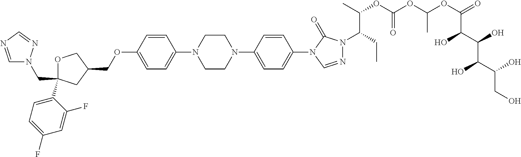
C1OC(C2=CC=C(F)C=C2F)(CN2C=NC=N2)CC1COC1=CC=C(N2CCN(C3=CC=C(N4C=NN(C(CC)C(C)OC(OC(OC(=O)C(C(O)C(O)C(O)CO)O)C)=O)C4=O)C=C3)CC2)C=C1
